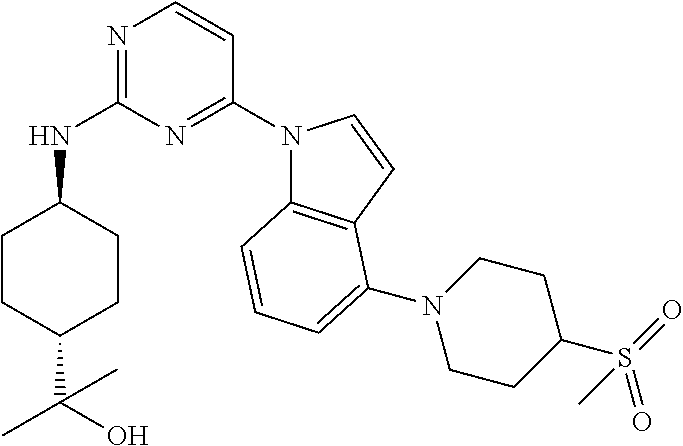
C1CC(C(O)(C)C)CCC1NC1=NC=CC(N2C3=C(C=C2)C(N2CCC(S(=O)(=O)C)CC2)=CC=C3)=N1
